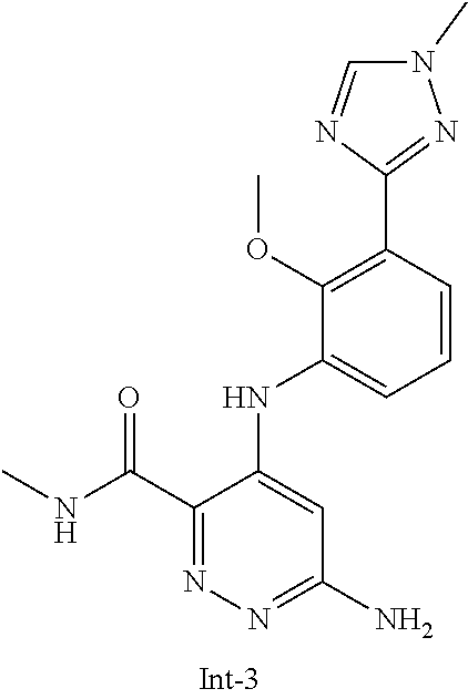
C1(OC)=C(C2=NN(C)C=N2)C=CC=C1NC1=CC(N)=NN=C1C(NC)=O
